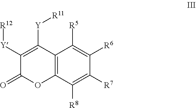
C12=C(C([R8])=C([R7])C([R6])=C1[R5])OC(=O)C([Y][R12])=C2[Y][R11]
